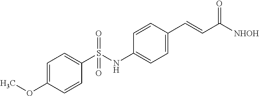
C1=C(OC)C=CC(S(NC2=CC=C(C=CC([NHOH])=O)C=C2)(=O)=O)=C1
